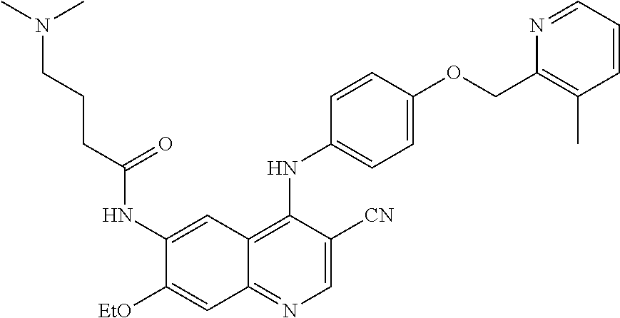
C1=C([CN])C(NC2=CC=C(OCC3=C(C)C=CC=N3)C=C2)=C2C(=N1)C=C([EtO])C(NC(CCCN(C)C)=O)=C2
